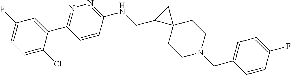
C1=C(Cl)C(C2=NN=C(NCC3C4(C3)CCN(CC3=CC=C(F)C=C3)CC4)C=C2)=CC(F)=C1
